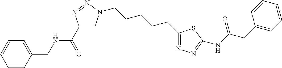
C1(CCCCCN2C=C(C(NCC3=CC=CC=C3)=O)N=N2)=NN=C(NC(CC2=CC=CC=C2)=O)S1
